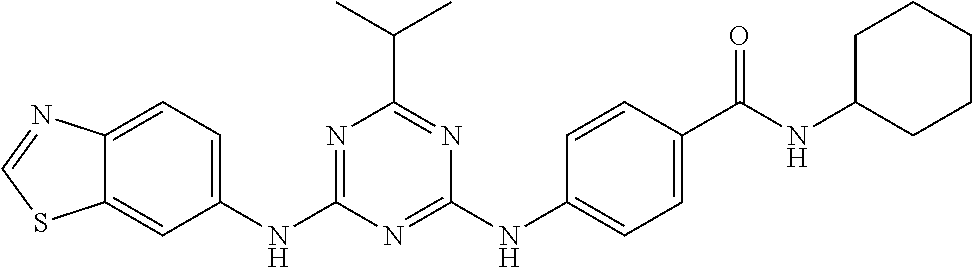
C12=CC(NC3=NC(C(C)C)=NC(NC4=CC=C(C(=O)NC5CCCCC5)C=C4)=N3)=CC=C1N=CS2
